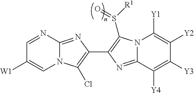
C1=NC2=NC(C3=C(S([R1])=O)N4C(=N3)C([Y4])=C([Y3])C([Y2])=C4[Y1])=C(Cl)N2C=C1[W1]
